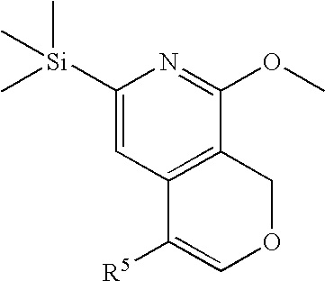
C1([Si](C)(C)C)=CC2=C(C(OC)=N1)COC=C2[R5]
